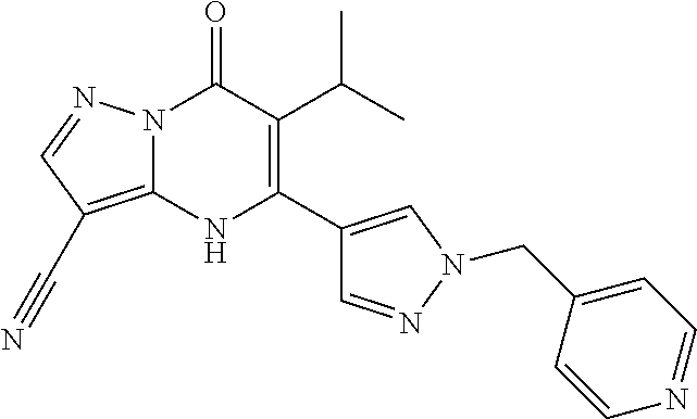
N12C(=C(C#N)C=N1)NC(C1=CN(CC3=CC=NC=C3)N=C1)=C(C(C)C)C2=O
